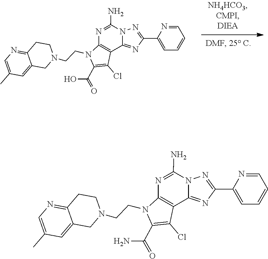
C1=C(C2=NN3C(=N2)C2=C(N=C3N)N(CCN3CCC4=NC=C(C)C=C4C3)C(C(O)=O)=C2Cl)N=CC=C1.C1=C(C2=NN3C(=N2)C2=C(N=C3N)N(CCN3CCC4=NC=C(C)C=C4C3)C(C(N)=O)=C2Cl)N=CC=C1
